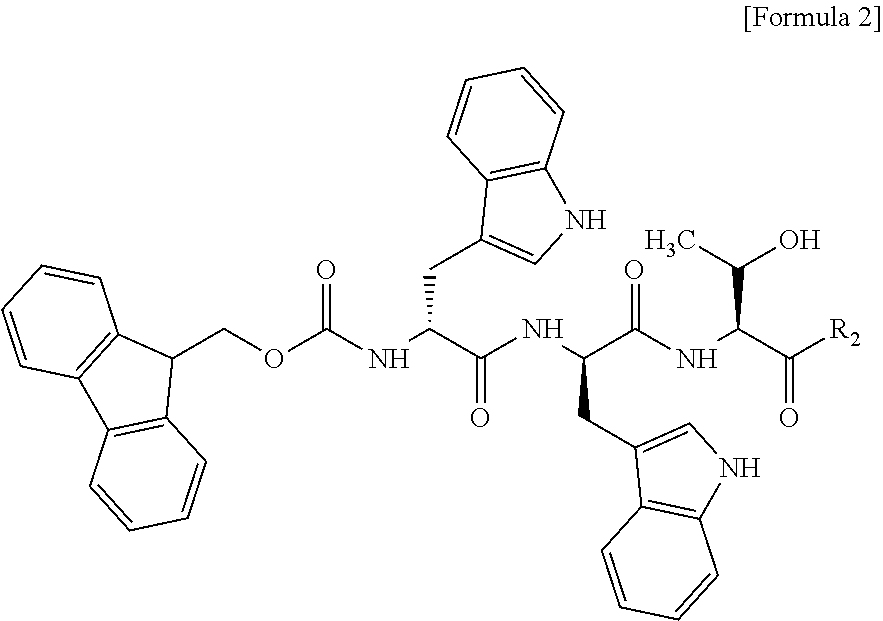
C1(COC(NC(C(NC(C(NC(C([R2])=O)C(C)O)=O)CC2=CNC3=C2C=CC=C3)=O)CC2=CNC3=C2C=CC=C3)=O)C2=C(C3=C1C=CC=C3)C=CC=C2
